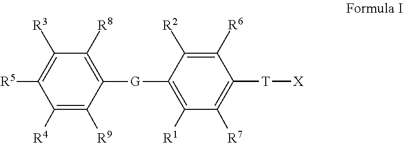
C1([R8])=C([G]C2=C([R1])C([R7])=C([T][X])C([R6])=C2[R2])C([R9])=C([R4])C([R5])=C1[R3]
